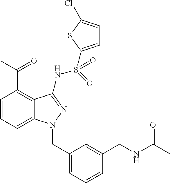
C1=CC=C2C(=C1C(C)=O)C(NS(=O)(=O)C1=CC=C(Cl)S1)=NN2CC1=CC=CC(CNC(C)=O)=C1
